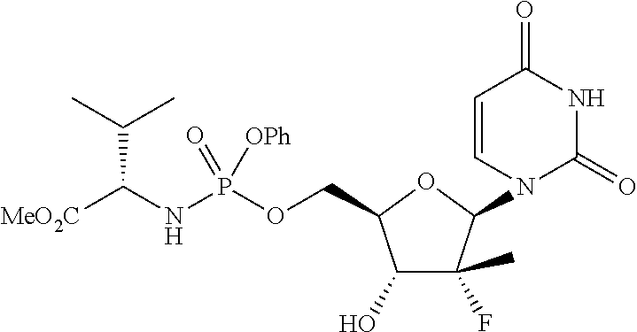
[MeO2C]C(NP(OCC1C(O)C(C)(F)C(N2C(=O)NC(=O)C=C2)O1)(=O)[OPh])C(C)C
